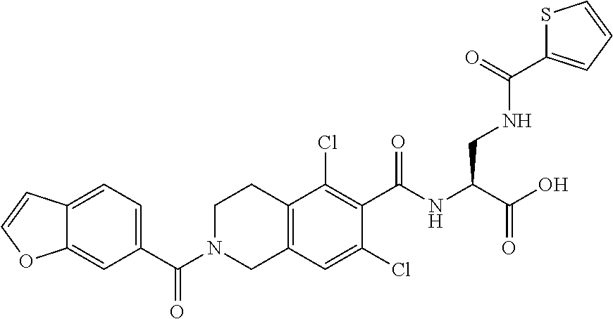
C12=CC=C(C(N3CC4=C(CC3)C(Cl)=C(C(NC(C(O)=O)CNC(C3=CC=CS3)=O)=O)C(Cl)=C4)=O)C=C1OC=C2
